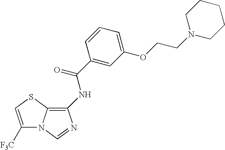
N(C(C1=CC(OCCN2CCCCC2)=CC=C1)=O)C1=C2N(C=N1)C([F3C])=CS2
